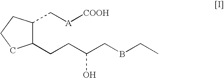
C1(CCC(CBCC)O)C(C[A][COOH])CCC1
